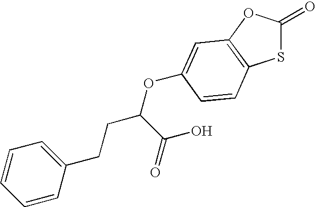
C1=CC(CCC(OC2=CC3=C(SC(=O)O3)C=C2)C(=O)O)=CC=C1
